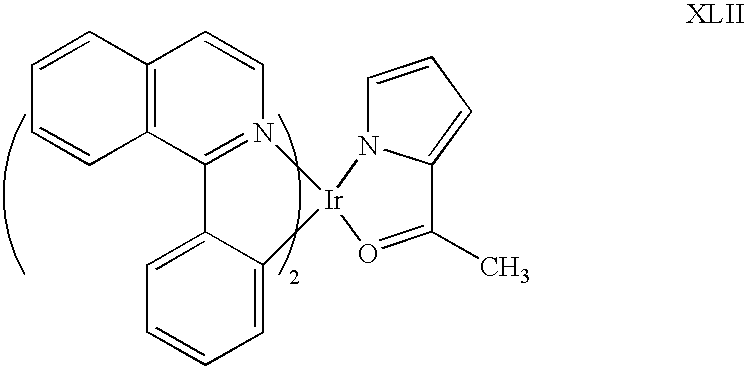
C12=C(C=CN3=C1C1=CC=CC=C1[Ir]31O=C(C)C3=CC=CN13)C=CC=C2
